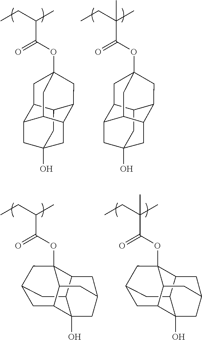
CCC(C)C(=O)OC12CC3C4CC5(O)CC3C(C1)C(C5)C4C2.CCC(C)(C(=O)OC12CC3C4CC5(O)CC3C(C1)C(C5)C4C2)C.C1C2C3(O)C4CC1CC1(OC(C(CC)C)=O)C2CC(C3)CC41.C1C2C3(O)C4CC1CC1(OC(C(CC)(C)C)=O)C2CC(C3)CC41
